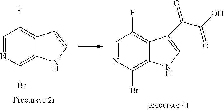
C1(Br)=C2C(=C(F)C=N1)C=CN2.C1(Br)=C2C(=C(F)C=N1)C(C(=O)C(O)=O)=CN2
